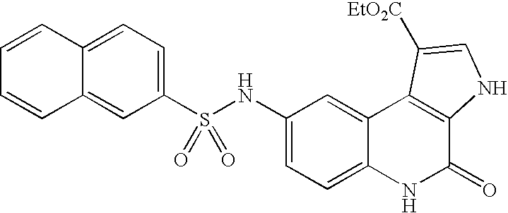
S(C1=CC=C2C(=C1)C=CC=C2)(NC1=CC=C2C(=C1)C1=C(C(=O)N2)NC=C1[EtO2C])(=O)=O
